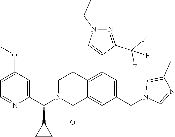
C1(C(N2C(=O)C3=CC(CN4C=NC(C)=C4)=CC(C4=CN(CC)N=C4C(F)(F)F)=C3CC2)C2CC2)=CC(OC)=CC=N1
